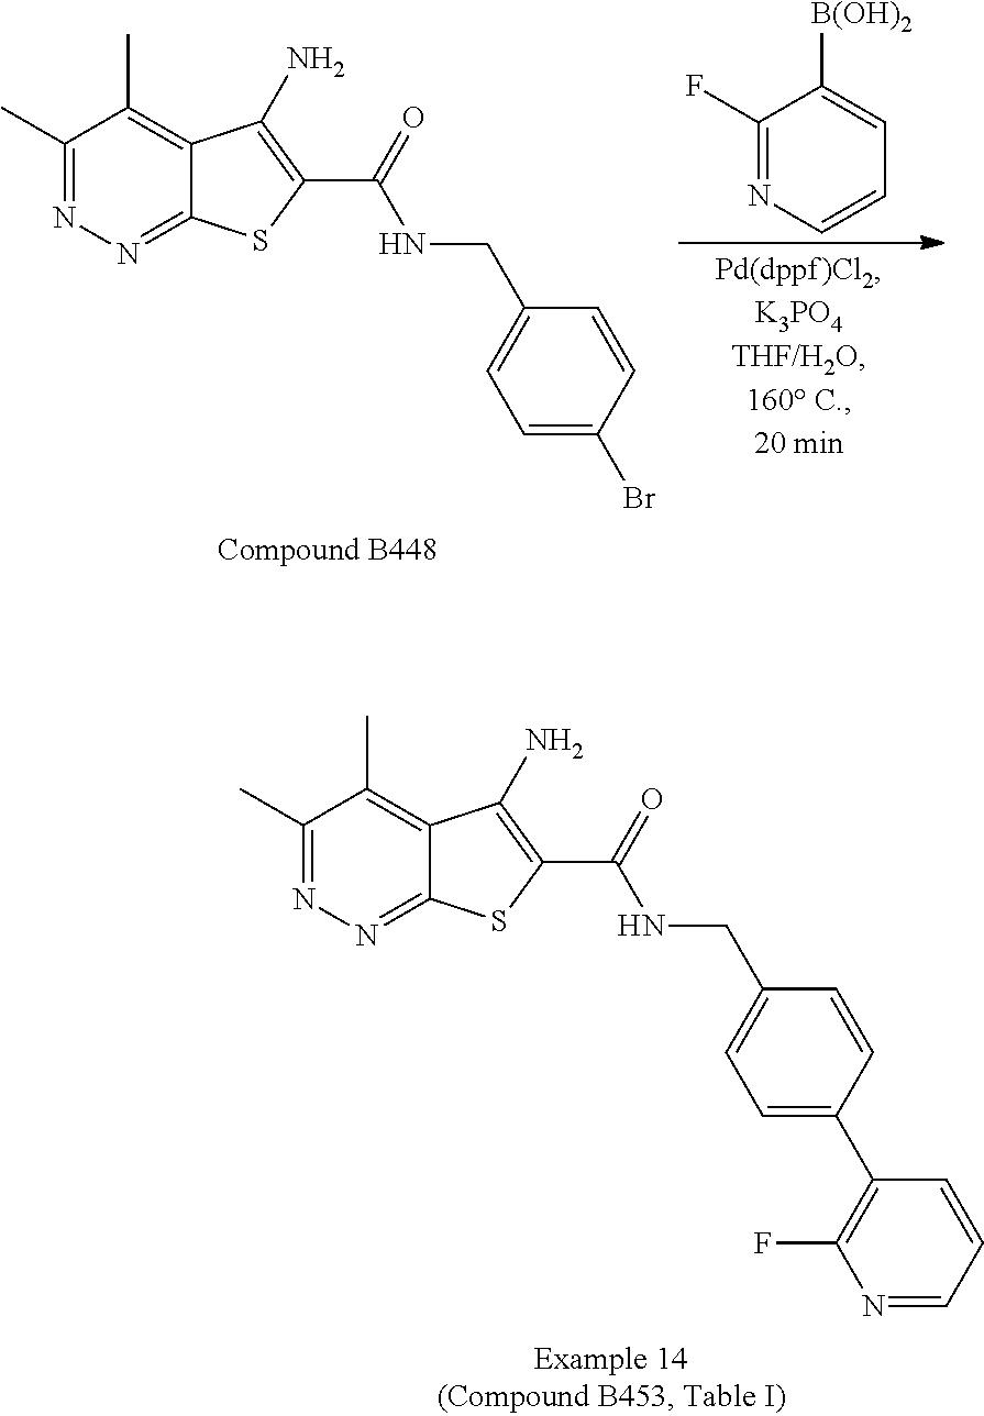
C1(C)=NN=C2C(=C1C)C(N)=C(C(=O)NCC1=CC=C(Br)C=C1)S2.C1(F)=NC=CC=C1[B(OH)2].C1(C)=NN=C2C(=C1C)C(N)=C(C(=O)NCC1=CC=C(C3=C(F)N=CC=C3)C=C1)S2
